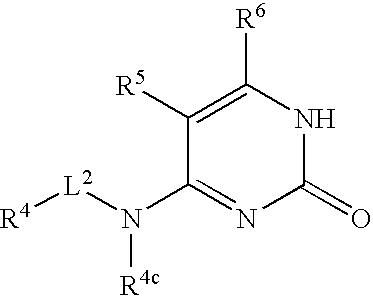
C1([R6])=C([R5])C(N([R4c])[L2][R4])=NC(=O)N1
